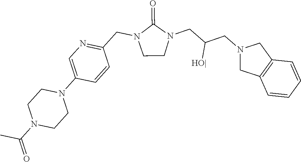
N1(CC(CN2C(=O)N(CC3=NC=C(N4CCN(C(=O)C)CC4)C=C3)CC2)[HO|])CC2=C(C1)C=CC=C2
